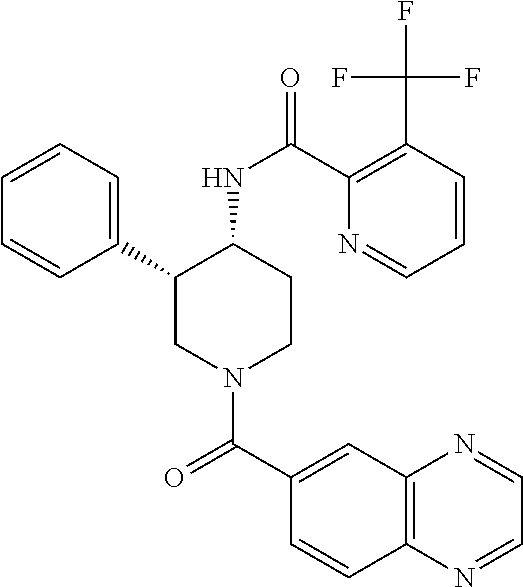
C1=CC=C(C2CN(C(C3=CC4=C(C=C3)N=CC=N4)=O)CCC2NC(=O)C2=C(C(F)(F)F)C=CC=N2)C=C1
